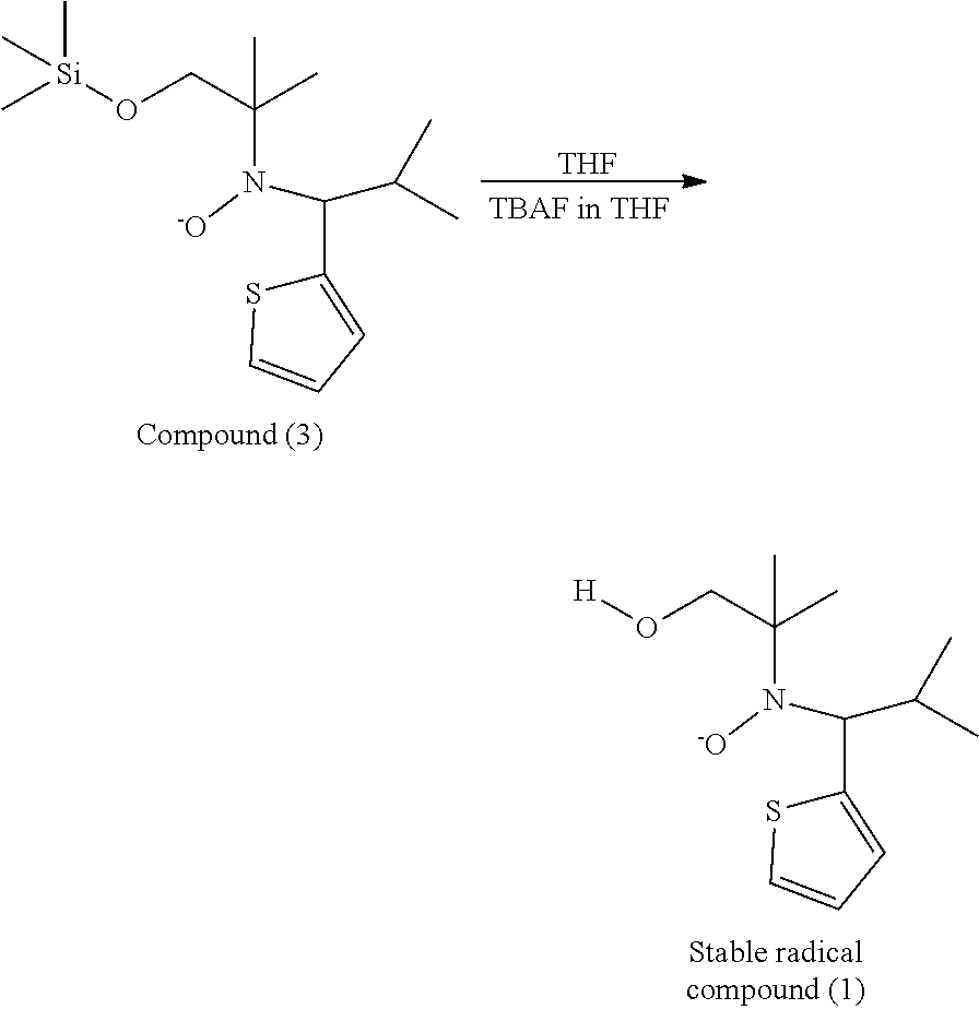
C1(C(N(C(CO[Si](C)(C)C)(C)C)[-O])C(C)C)=CC=CS1.[THF].C1(C(N(C(CO[H])(C)C)[-O])C(C)C)=CC=CS1
